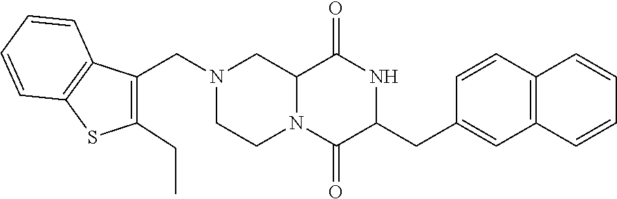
C12N(C(=O)C(CC3=CC4=C(C=C3)C=CC=C4)NC1=O)CCN(CC1=C(CC)SC3=C1C=CC=C3)C2
